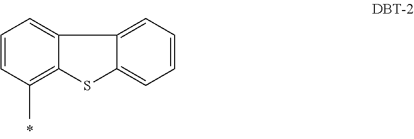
C1(C)=C2C(=CC=C1)C1=CC=CC=C1S2
